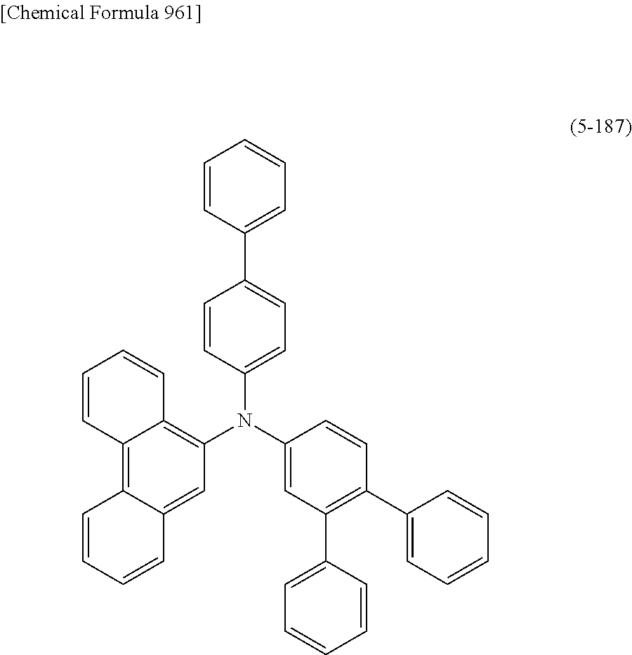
C1=CC(N(C2=CC(C3=CC=CC=C3)=C(C3=CC=CC=C3)C=C2)C2=C3C(=C4C(=C2)C=CC=C4)C=CC=C3)=CC=C1C1=CC=CC=C1
